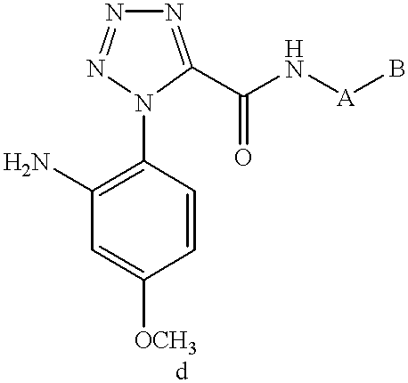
C1(N)=C(N2C(C(N[A]B)=O)=NN=N2)C=CC([OCH3])=C1
